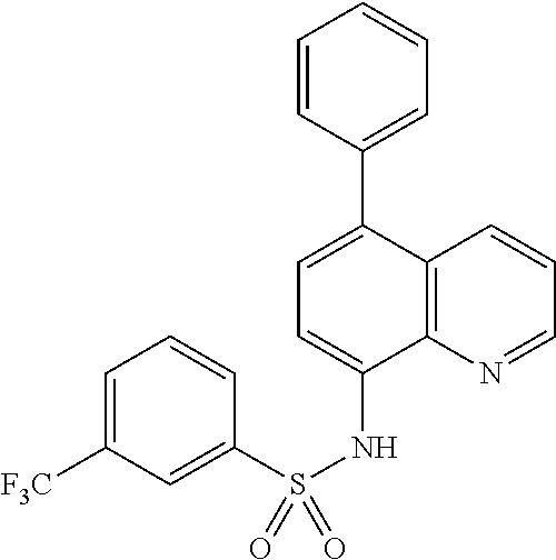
C12=C(N=CC=C1)C(NS(C1=CC([F3C])=CC=C1)(=O)=O)=CC=C2C1=CC=CC=C1
